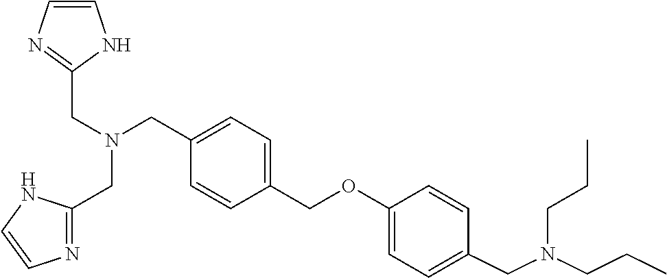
C1=C(COC2=CC=C(CN(CCC)CCC)C=C2)C=CC(CN(CC2=NC=CN2)CC2=NC=CN2)=C1
